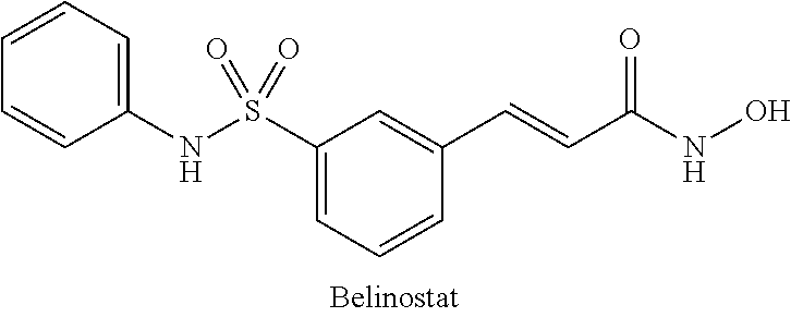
C1=CC=C(NS(C2=CC=CC(C=CC(NO)=O)=C2)(=O)=O)C=C1
